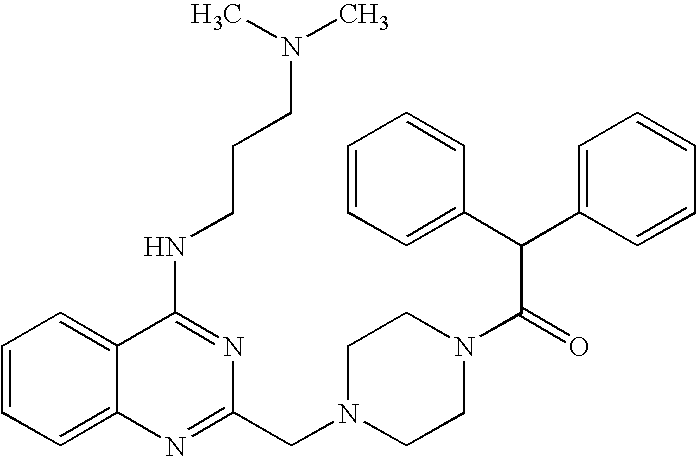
C1=CC=C2C(=C1)C(NCCCN(C)C)=NC(CN1CCN(C(C(C3=CC=CC=C3)C3=CC=CC=C3)=O)CC1)=N2
